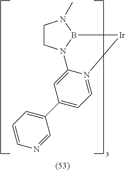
C1CN2B(N1C)[Ir]N1=CC=C(C3=CC=CN=C3)C=C21
